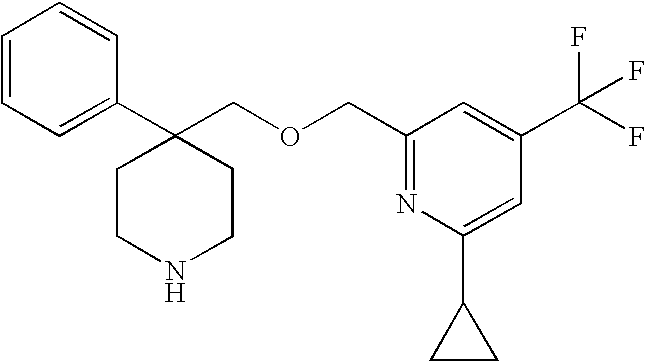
C1=CC=CC(C2(COCC3=NC(C4CC4)=CC(C(F)(F)F)=C3)CCNCC2)=C1
